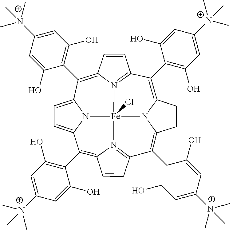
C1(C2=C(O)C=C([N+](C)(C)C)C=C2O)=C2N3C(=C(CC(=CC(=CCO)[N+](C)(C)C)O)C4=N5C(=C(C6=C(O)C=C([N+](C)(C)C)C=C6O)C6=CC=C7N6[Fe]35(Cl)N3=C1C=CC3=C7C1=C(O)C=C([N+](C)(C)C)C=C1O)C=C4)C=C2
